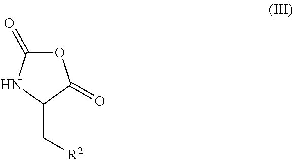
O1C(=O)NC(C[R2])C1=O
